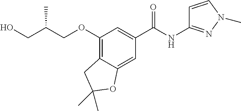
C(COC1=C2C(=CC(C(NC3=NN(C)C=C3)=O)=C1)OC(C)(C)C2)(CO)C
